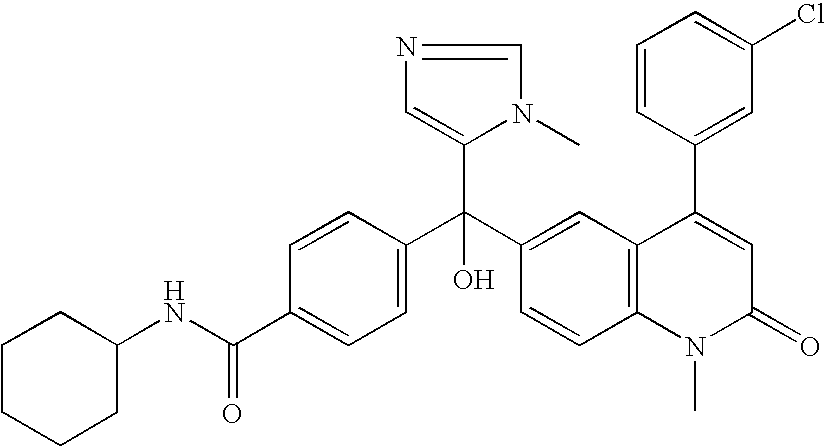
C1=C(C(NC2CCCCC2)=O)C=CC(C(C2=CC3=C(C=C2)N(C)C(=O)C=C3C2=CC(Cl)=CC=C2)(C2=CN=CN2C)O)=C1
